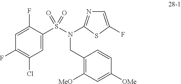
C1=C(F)C(S(=O)(=O)N(CC2=C([MeO])C=C([OMe])C=C2)C2=NC=C(F)S2)=CC(Cl)=C1F
